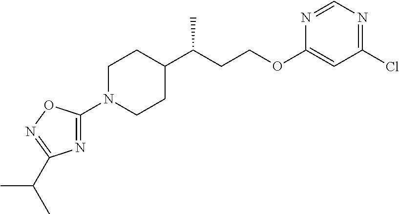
C1(N2CCC(C(CCOC3=CC(Cl)=NC=N3)C)CC2)=NC(C(C)C)=NO1
